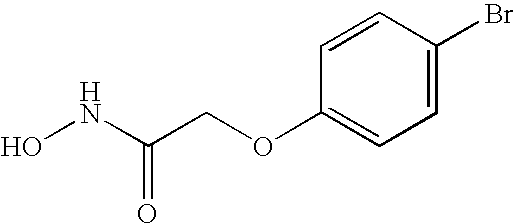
ONC(COC1=CC=C(Br)C=C1)=O
